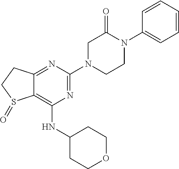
C12=NC(N3CCN(C4=CC=CC=C4)C(=O)C3)=NC(NC3CCOCC3)=C1S(=O)CC2
